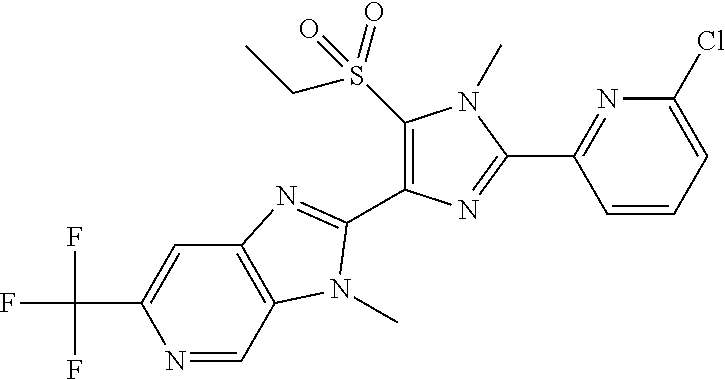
N1=CC2=C(C=C1C(F)(F)F)N=C(C1=C(S(CC)(=O)=O)N(C)C(C3=NC(Cl)=CC=C3)=N1)N2C
